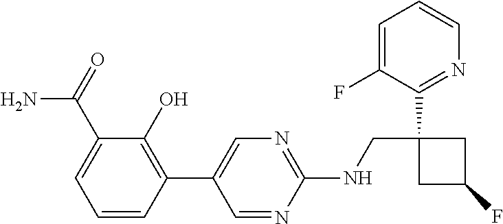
C1(C2=CN=C(NCC3(C4=NC=CC=C4F)CC(F)C3)N=C2)=C(O)C(C(=O)N)=CC=C1
